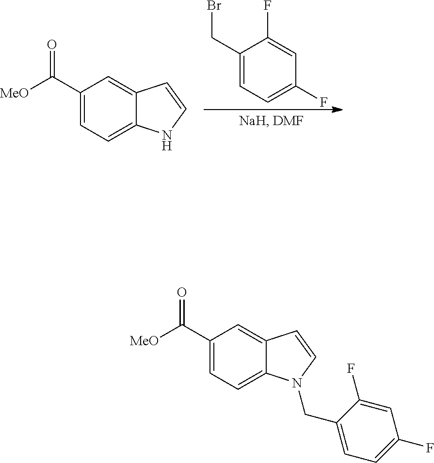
C1(CBr)=CC=C(F)C=C1F.C1(C([MeO])=O)=CC=C2C(=C1)C=CN2.C1(C([MeO])=O)=CC=C2C(=C1)C=CN2CC1=CC=C(F)C=C1F
